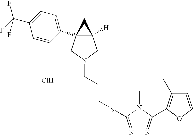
Cl.C12([H])CN(CCCSC3=NN=C(C4=C(C)C=CO4)N3C)CC1(C1=CC=C(C(F)(F)F)C=C1)C2
